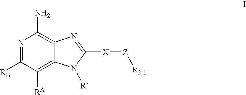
N1=C([RB])C([RA])=C2C(=C1N)N=C([X][Z][R2-1])N2[R]
